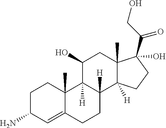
C1C(N)C=C2C(C)(C1)C1([H])C([H])(CC2)C2([H])C(C)(CC1O)C(O)(C(CO)=O)CC2
